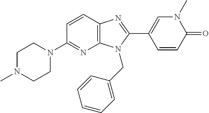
C12=C(C=CC(N3CCN(C)CC3)=N1)N=C(C1=CN(C)C(=O)C=C1)N2CC1=CC=CC=C1
